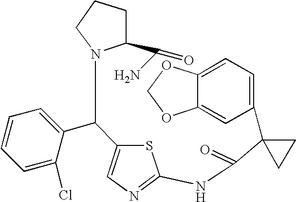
C1=C2C(=CC(C3(C(=O)NC4=NC=C(C(C5=CC=CC=C5Cl)N5C(C(N)=O)CCC5)S4)CC3)=C1)OCO2
